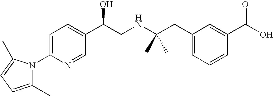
C1(C)=CC=C(C)N1C1=CC=C(C(CNC(CC2=CC=CC(C(O)=O)=C2)(C)C)O)C=N1
